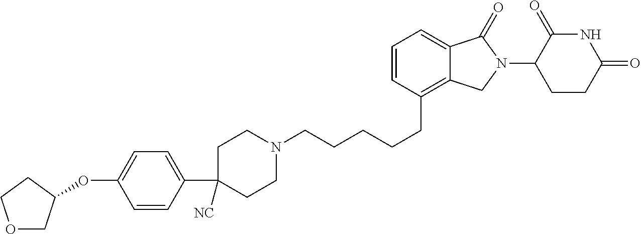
C1N(CCCCCC2=C3C(=CC=C2)C(=O)N(C2C(=O)NC(=O)CC2)C3)CCC(C2=CC=C(OC3COCC3)C=C2)([NC])C1
